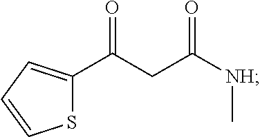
S1C(C(CC([NH]C)=O)=O)=CC=C1
